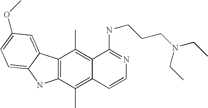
C12=C(C(C)=C3C(=C1C)C(NCCCN(CC)CC)=NC=C3)NC1=CC=C(OC)C=C21
